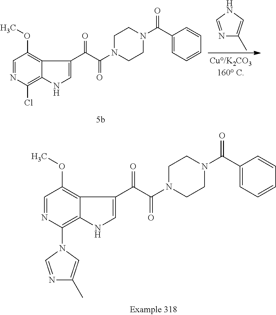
C1=NC(N2C=NC(C)=C2)=C2C(=C1OC)C(C(C(N1CCN(C(C3=CC=CC=C3)=O)CC1)=O)=O)=CN2.C1=NC(Cl)=C2C(=C1OC)C(C(C(N1CCN(C(C3=CC=CC=C3)=O)CC1)=O)=O)=CN2.N1=CNC=C1C
